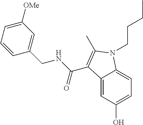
C12=CC(O)=CC=C1N(CCCC)C(C)=C2C(NCC1=CC([OMe])=CC=C1)=O
